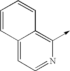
C12=CC=NC(->C)=C1C=CC=C2
